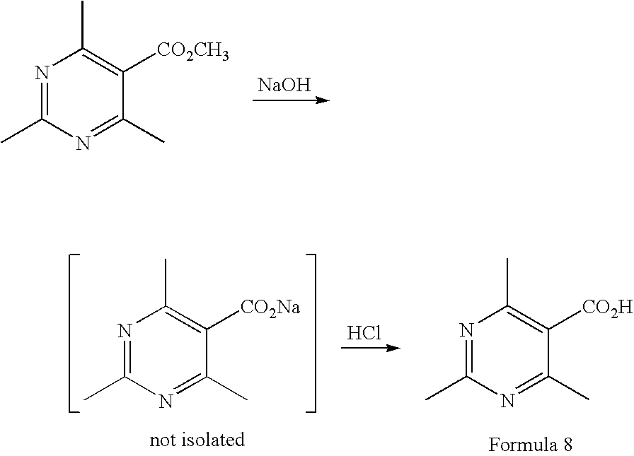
N1=C(C)N=C(C)C([CO2CH3])=C1C.[NaOH].N1=C(C)N=C(C)C([CO2Na])=C1C.Cl.N1=C(C)N=C(C)C([CO2H])=C1C
